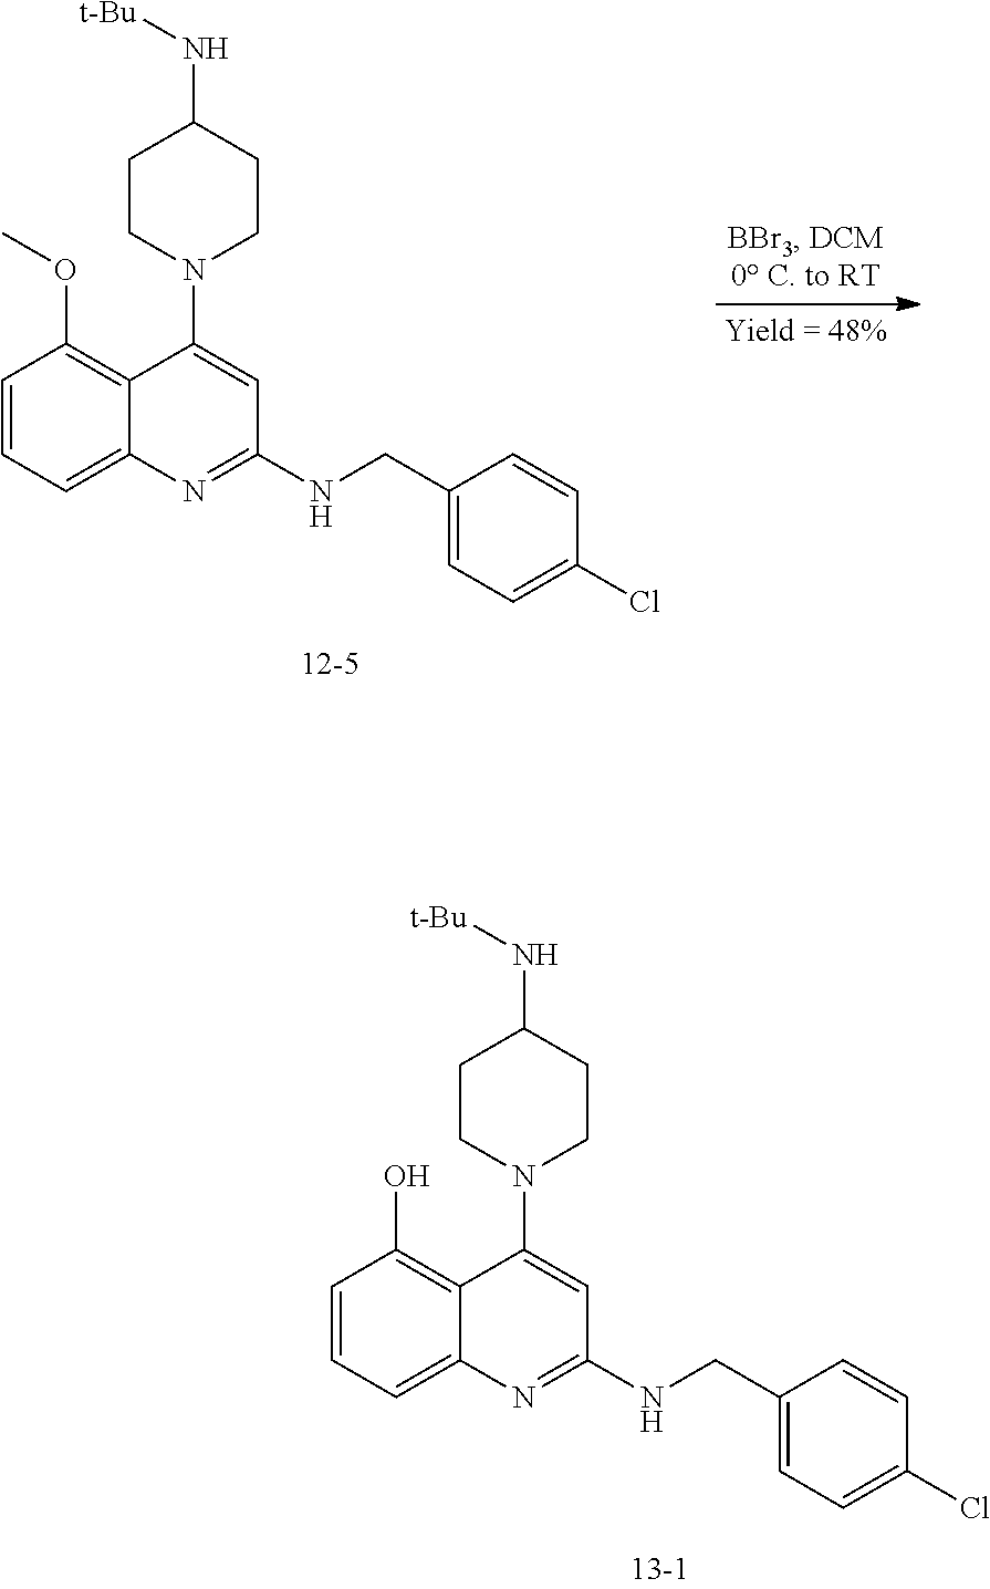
C1=CC=C2C(=C1OC)C(N1CCC(N[t-Bu])CC1)=CC(NCC1=CC=C(Cl)C=C1)=N2.C1=CC=C2C(=C1O)C(N1CCC(N[t-Bu])CC1)=CC(NCC1=CC=C(Cl)C=C1)=N2
